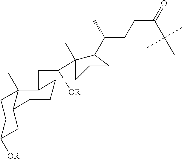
C1([OR])CC2C(CCC3C2(C)CCC([OR])C3)C2C1(C)C(C(CCC(=O)C(C)(C)C)C)CC2
